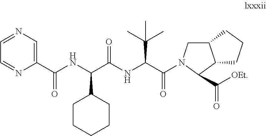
C1=NC=C(C(NC(C(NC(C(=O)N2CC3C(C2C([OEt])=O)CCC3)C(C)(C)C)=O)C2CCCCC2)=O)N=C1
